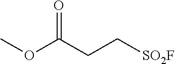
C(C(OC)=O)C[SO2F]
